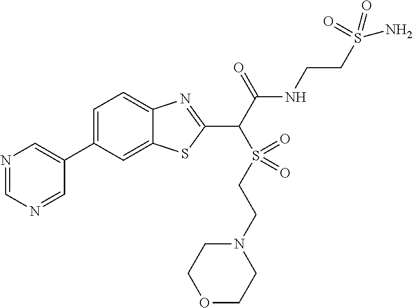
C1=C(C2=CN=CN=C2)C=C2C(=C1)N=C(C(C(NCCS(N)(=O)=O)=O)S(=O)(=O)CCN1CCOCC1)S2
